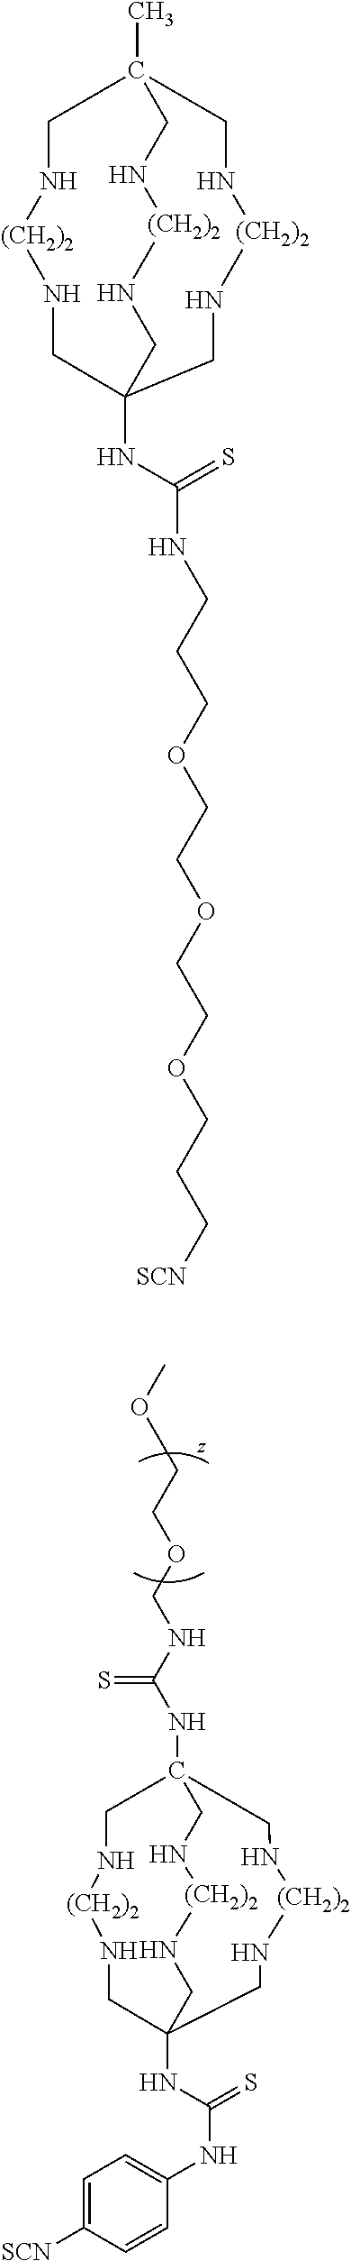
N(C(NCOCCOC)=S)C12CN[(CH2)2]NCC(NC(NC3=CC=C([SCN])C=C3)=S)(CN[(CH2)2]NC1)CN[(CH2)2]NC2.CC12CN[(CH2)2]NCC(NC(NCCCOCCOCCOCCC[SCN])=S)(CN[(CH2)2]NC1)CN[(CH2)2]NC2
